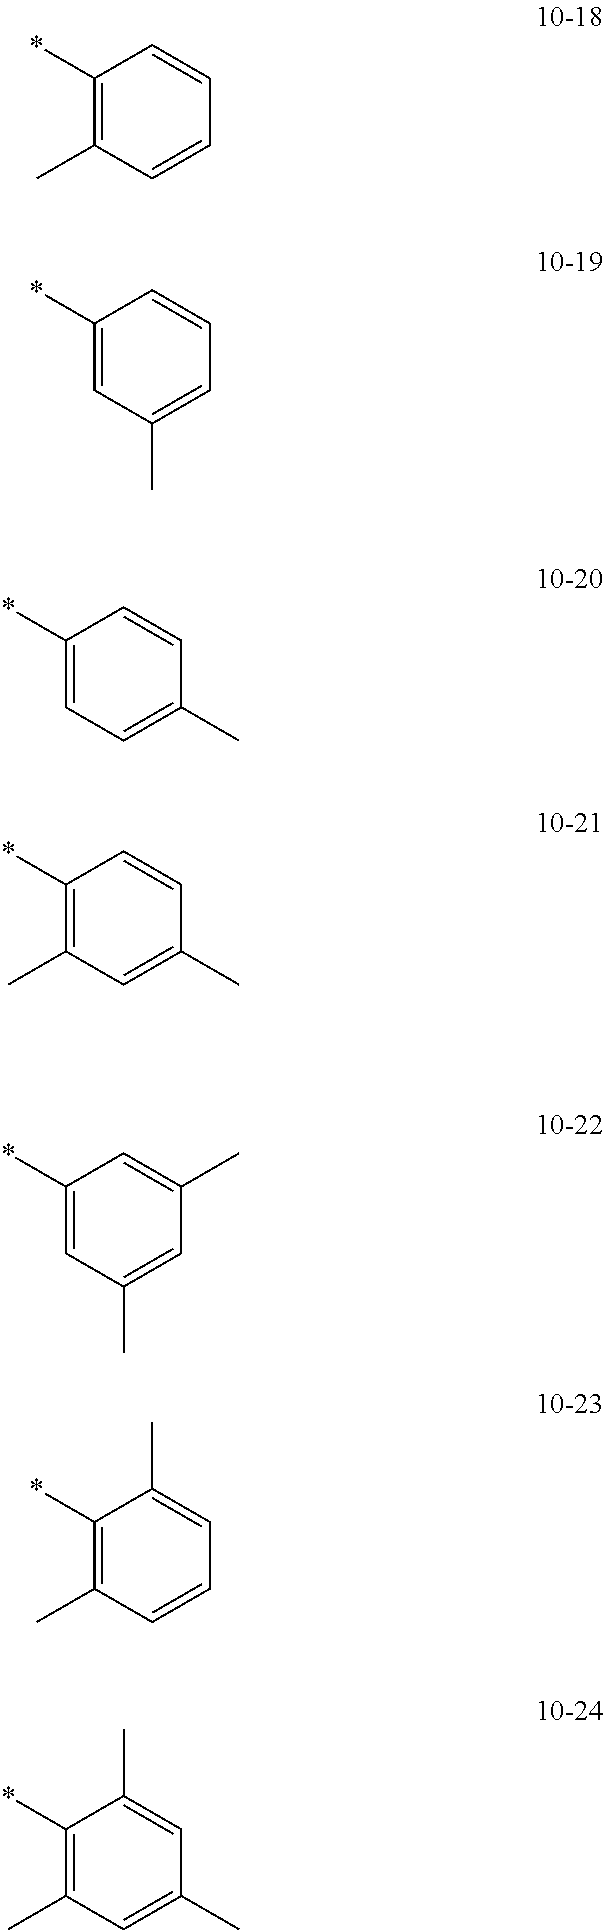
C1(*)=C(C)C=CC=C1.C1(*)=CC(C)=CC=C1.C1(*)=CC=C(C)C=C1.C1(*)=C(C)C=C(C)C=C1.C1(*)=CC(C)=CC(C)=C1.C1(*)=C(C)C=CC=C1C.C1(*)=C(C)C=C(C)C=C1C
